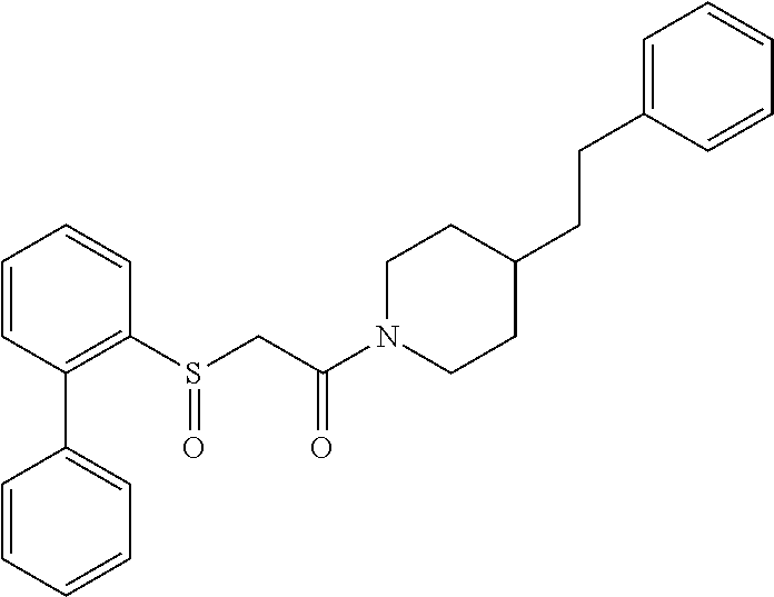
C1=CC(C2=CC=CC=C2)=C(S(CC(N2CCC(CCC3=CC=CC=C3)CC2)=O)=O)C=C1
